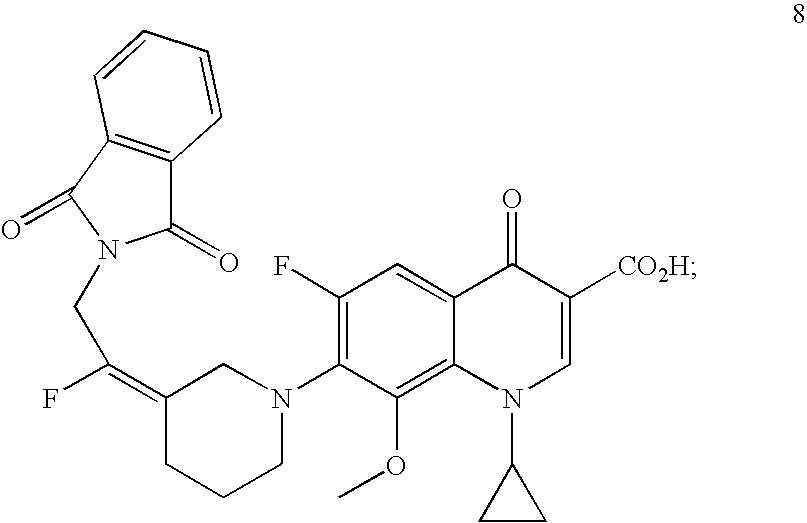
C12=C(OC)C(N3CC(=C(F)CN4C(=O)C5=C(C4=O)C=CC=C5)CCC3)=C(F)C=C1C(=O)C([CO2H])=CN2C1CC1
